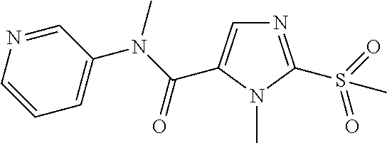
N1=C(S(=O)(=O)C)N(C)C(C(N(C2=CC=CN=C2)C)=O)=C1
